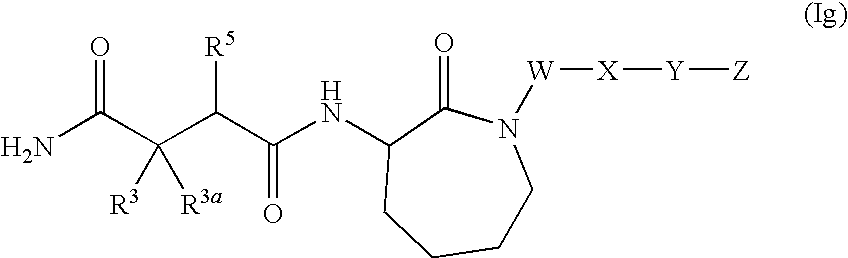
C1CCCC(NC(C(C(C(N)=O)([R3a])[R3])[R5])=O)C(=O)N1[W][X][Y][Z]
